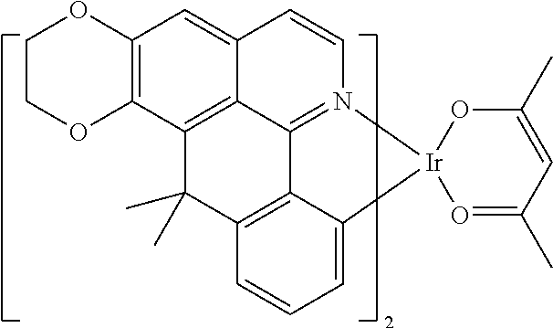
C12=N3C=CC4=CC5=C(C(=C14)C(C)(C)C1=C2C(=CC=C1)[Ir]31O=C(C)C=C(C)O1)OCCO5
